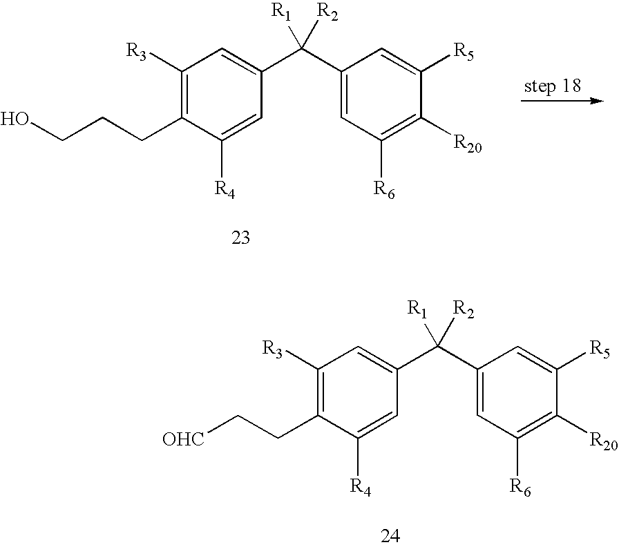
C1([R3])=C(CCCO)C([R4])=CC(C(C2=CC([R6])=C([R20])C([R5])=C2)([R2])[R1])=C1.C1([R3])=C(CC[OHC])C([R4])=CC(C(C2=CC([R6])=C([R20])C([R5])=C2)([R2])[R1])=C1
